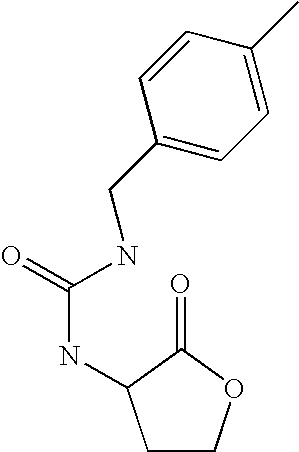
O=C(NCC1=CC=C(C)C=C1)NC1CCOC1=O
